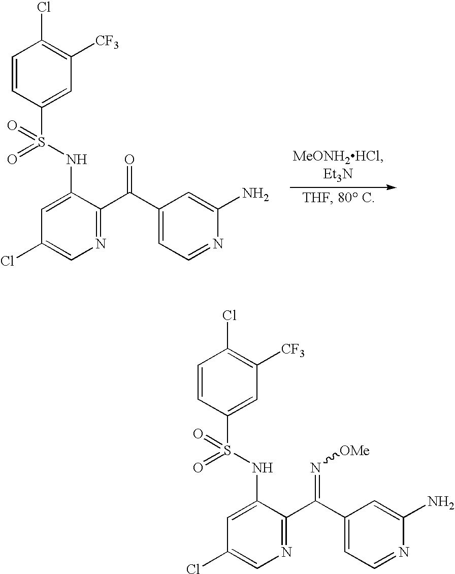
C1=CC(S(NC2=CC(Cl)=CN=C2C(C2=CC=NC(N)=C2)=O)(=O)=O)=CC([CF3])=C1Cl.C1=CC(S(NC2=CC(Cl)=CN=C2C(C2=CC=NC(N)=C2)=N[OMe])(=O)=O)=CC([CF3])=C1Cl
